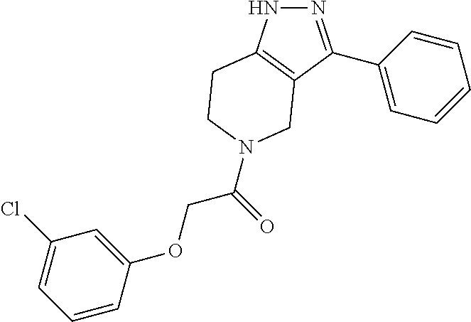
N1N=C(C2=CC=CC=C2)C2=C1CCN(C(COC1=CC(Cl)=CC=C1)=O)C2
